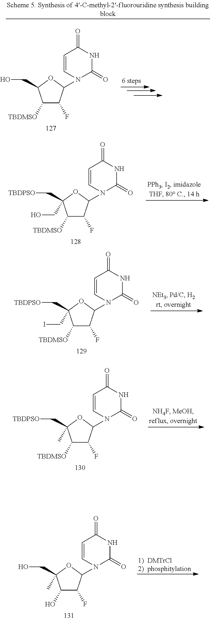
C1([TBDMSO])C(F)C(N2C(=O)NC(=O)C=C2)OC1(C[TBDPSO])CO.C1([TBDMSO])C(F)C(N2C(=O)NC(=O)C=C2)OC1(C[TBDPSO])CI.C1([TBDMSO])C(F)C(N2C(=O)NC(=O)C=C2)OC1(C[TBDPSO])C.C1(O)C(F)C(N2C(=O)NC(=O)C=C2)OC1(CO)C.C1([TBDMSO])C(F)C(N2C(=O)NC(=O)C=C2)OC1CO
